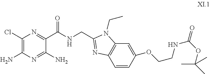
C1(Cl)=C(N)N=C(N)C(C(NCC2=NC3=C(C=C(OCCNC(=O)OC(C)(C)C)C=C3)N2CC)=O)=N1
